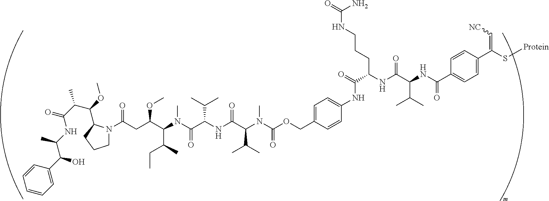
C1N(C(CC(OC)C(C(CC)C)N(C)C(=O)C(C(C)C)NC(=O)C(C(C)C)N(C)C(=O)OCC2=CC=C(NC(=O)C(NC(C(NC(C3=CC=C(C(S[Protein])=C[NC])C=C3)=O)C(C)C)=O)CCCNC(=O)N)C=C2)=O)C(C(OC)C(C(NC(C(C2=CC=CC=C2)O)C)=O)C)CC1
